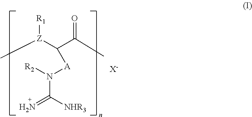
C[Z](C(C(C)=O)[A]N(C(=N)[NHR3])[R2])[R1].[X-]
